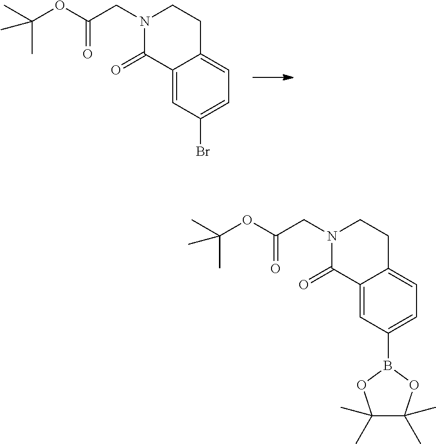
C12=CC(Br)=CC=C1CCN(CC(=O)OC(C)(C)C)C2=O.C12=CC(B3OC(C)(C)C(C)(C)O3)=CC=C1CCN(CC(=O)OC(C)(C)C)C2=O
